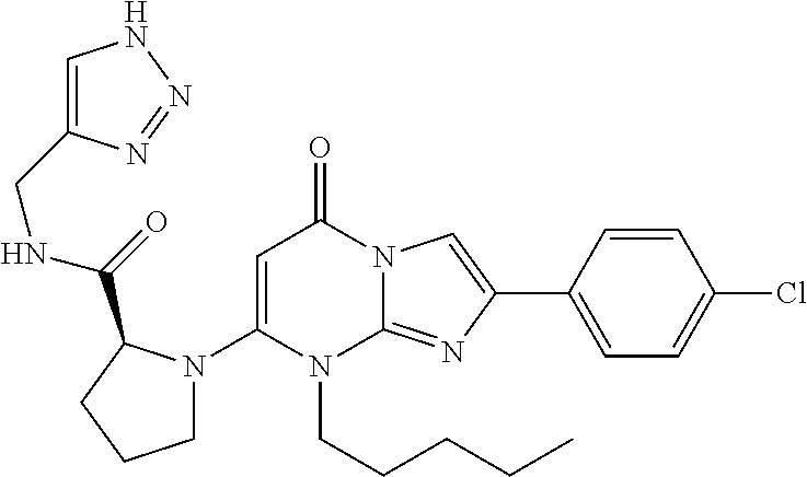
C1(N2CCCC2C(=O)NCC2=CNN=N2)=CC(=O)N2C(=NC(C3=CC=C(Cl)C=C3)=C2)N1CCCCC
